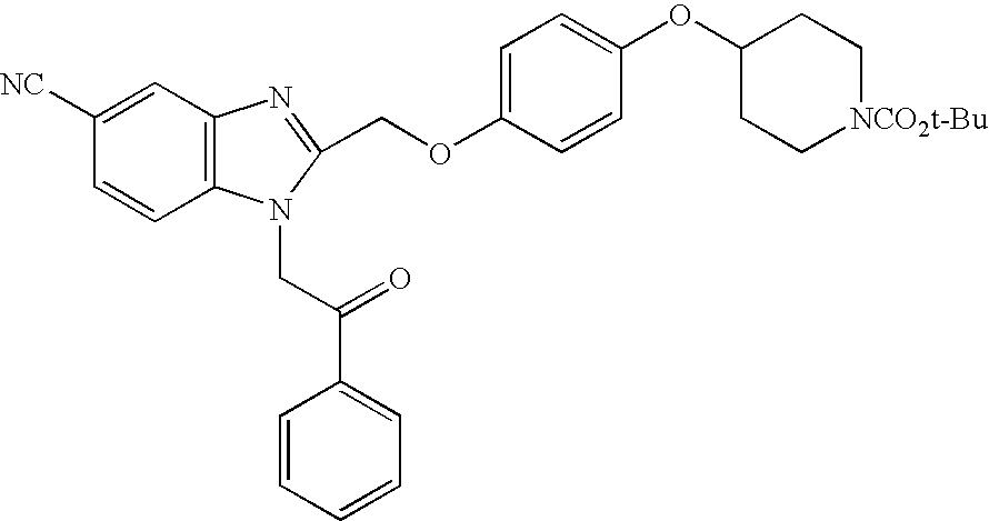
C1=C(OCC2=NC3=C(N2CC(=O)C2=CC=CC=C2)C=CC([NC])=C3)C=CC(OC2CC[NCO2t-Bu]CC2)=C1
